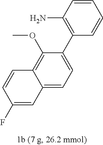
C12=CC=C(C3=C(N)C=CC=C3)C(OC)=C1C=CC(F)=C2
